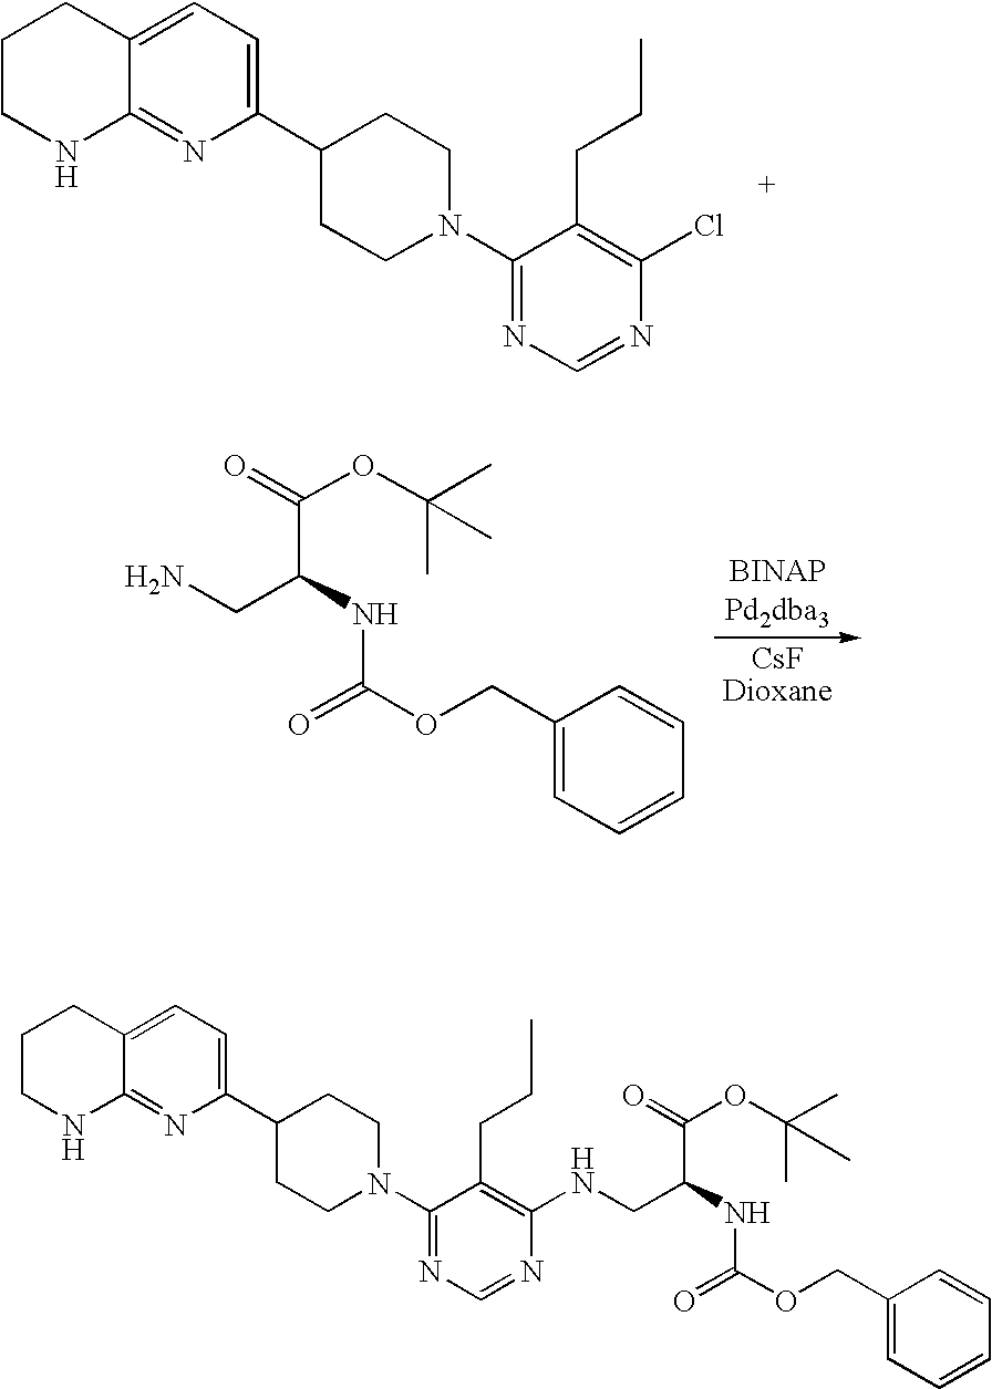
C(C(NC(OCC1=CC=CC=C1)=O)CN)(=O)OC(C)(C)C.C1CNC2=NC(C3CCN(C4=NC=NC(Cl)=C4CCC)CC3)=CC=C2C1.C1CNC2=NC(C3CCN(C4=NC=NC(NCC(C(=O)OC(C)(C)C)NC(OCC5=CC=CC=C5)=O)=C4CCC)CC3)=CC=C2C1
